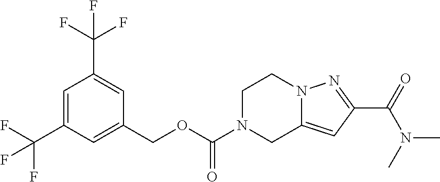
C1(COC(=O)N2CC3=CC(C(=O)N(C)C)=NN3CC2)=CC(C(F)(F)F)=CC(C(F)(F)F)=C1
